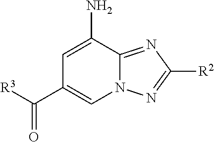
C1=C(N)C2=NC([R2])=NN2C=C1C([R3])=O
